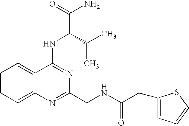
C1=CC=C2C(=C1)C(NC(C(N)=O)C(C)C)=NC(CNC(=O)CC1=CC=CS1)=N2
